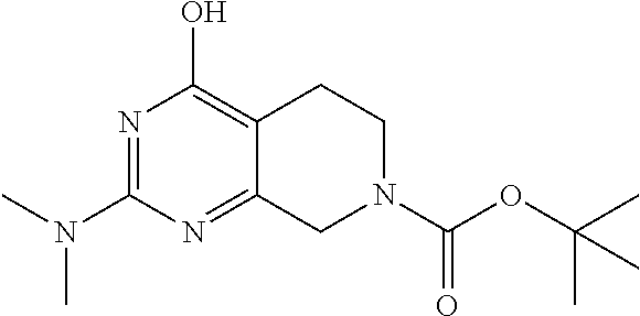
N1=C(N(C)C)N=C2C(=C1O)CCN(C(OC(C)(C)C)=O)C2
